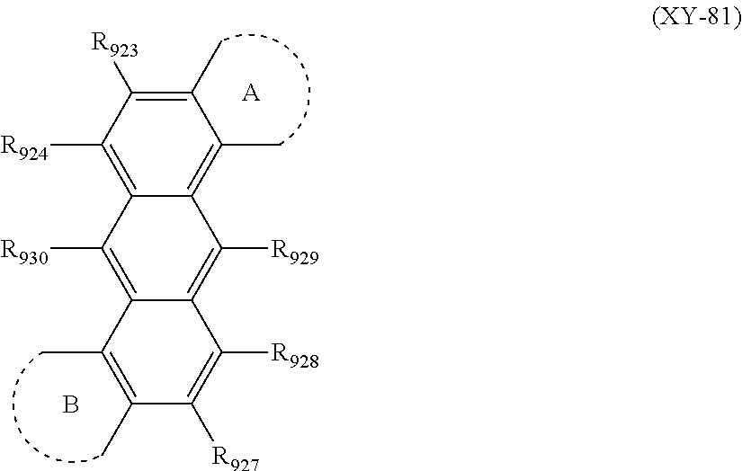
C1(C)=C([R923])C([R924])=C2C(=C1C)C([R929])=C1C(=C2[R930])C(C)=C(C)C([R927])=C1[R928].B.[A]
